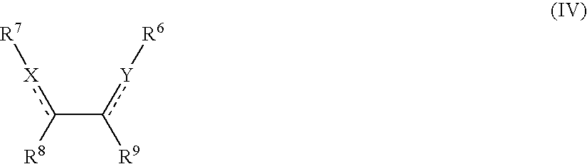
c(-c([Y][R6])[R9])([R8])[X][R7]
